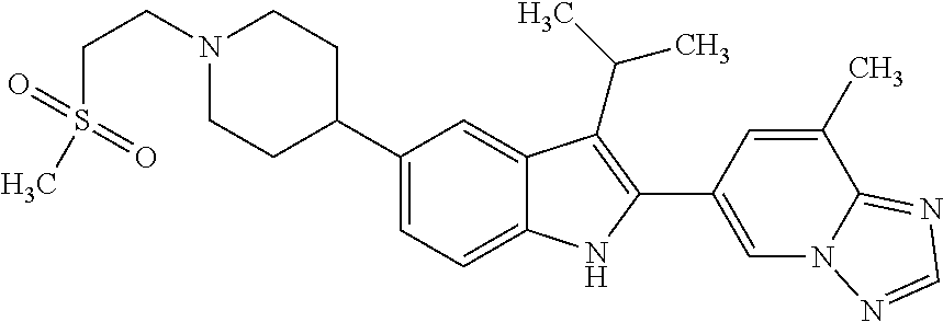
N1(CCS(=O)(=O)C)CCC(C2=CC=C3C(=C2)C(C(C)C)=C(C2=CN4C(=NC=N4)C(C)=C2)N3)CC1
